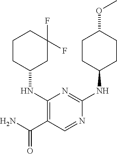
C1CC(NC2=C(C(N)=O)C=NC(NC3CCC(OC)CC3)=N2)CC(F)(F)C1
